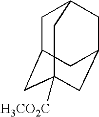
C1C2CC3([H3CO2C])CC(CC1C3)C2
